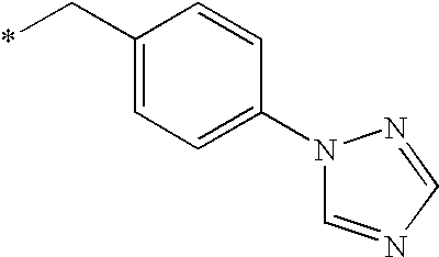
C1(C*)=CC=C(N2C=NC=N2)C=C1
